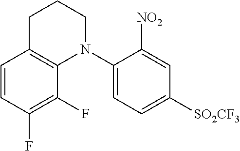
C1=CC(F)=C(F)C2=C1CCCN2C1=CC=C([SO2CF3])C=C1[NO2]
